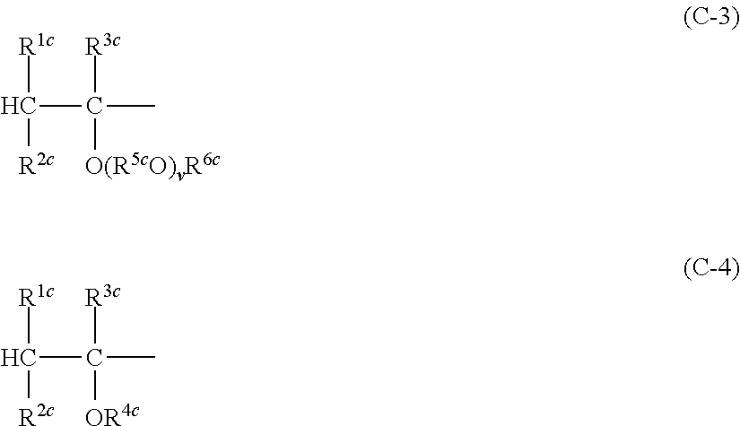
[R1c]C([R2c])C([R3c])([O(R5cO)vR6c])C.[R1c]C([R2c])C([R3c])([OR4c])C
